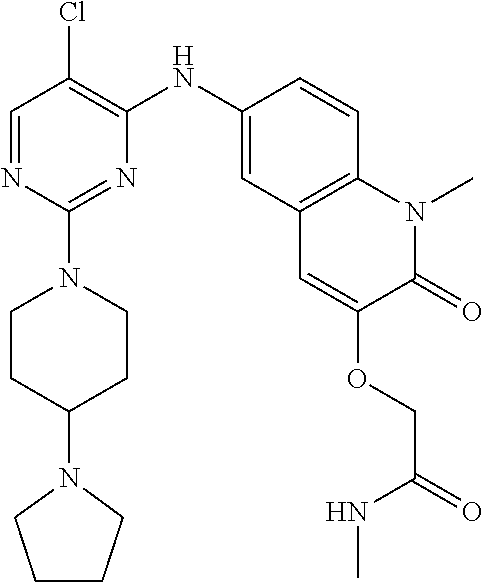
C1=NC(N2CCC(N3CCCC3)CC2)=NC(NC2=CC3=C(C=C2)N(C)C(=O)C(OCC(NC)=O)=C3)=C1Cl
